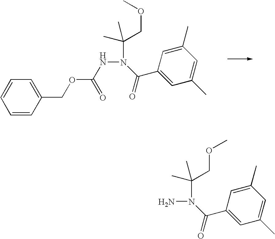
C1(C)=CC(C)=CC(C(=O)N(NC(=O)OCC2=CC=CC=C2)C(COC)(C)C)=C1.C1(C)=CC(C)=CC(C(=O)N(N)C(COC)(C)C)=C1
